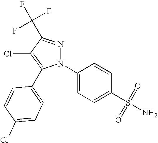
C1(N2N=C(C(F)(F)F)C(Cl)=C2C2=CC=C(Cl)C=C2)=CC=C(S(N)(=O)=O)C=C1
